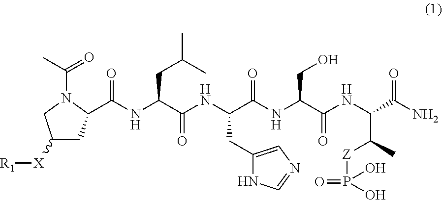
C1([X][R1])CC(C(NC(C(NC(C(NC(CO)C(NC(C(C)[Z]P(=O)(O)O)C(=O)N)=O)=O)CC2=CN=CN2)=O)CC(C)C)=O)N(C(=O)C)C1
